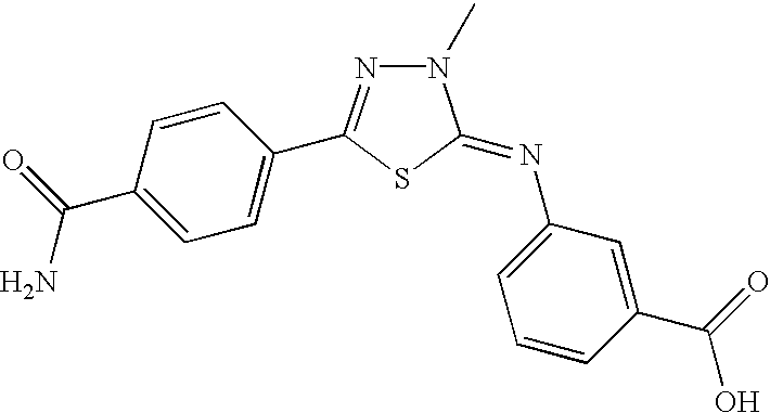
C1=C(C(N)=O)C=CC(C2=NN(C)C(=NC3=CC=CC(C(O)=O)=C3)S2)=C1
